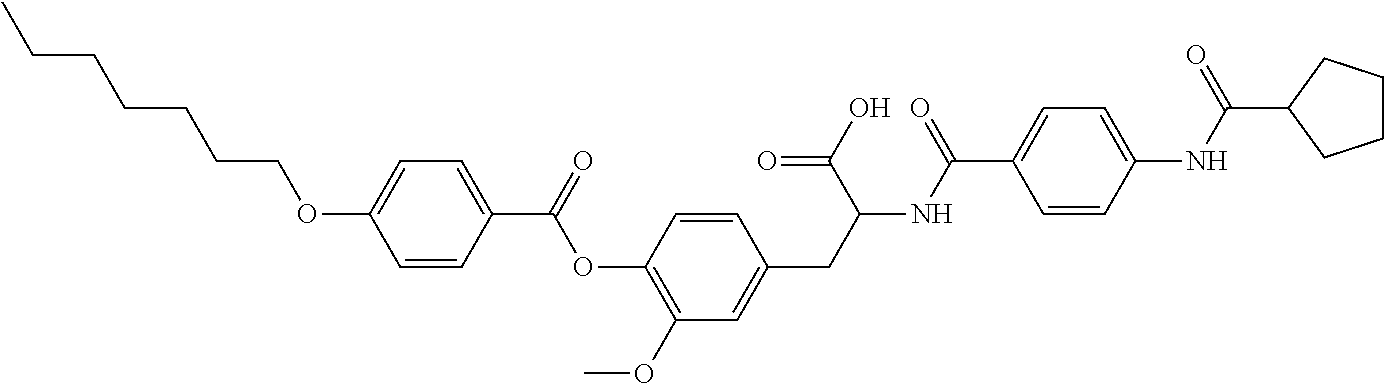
C1=CC(C(=O)OC2=C(OC)C=C(CC(NC(C3=CC=C(NC(=O)C4CCCC4)C=C3)=O)C(=O)O)C=C2)=CC=C1OCCCCCCC
